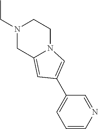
C1N(CC)CCN2C1=CC(C1=CC=CN=C1)=C2
